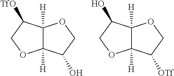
C12([H])C([H])(C(O)CO1)OCC2[TfO].C12([H])C([H])(C([OTf])CO1)OCC2O
